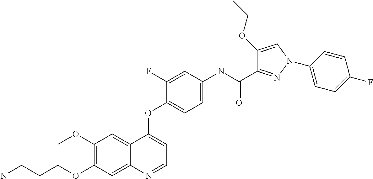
C1(OC)=C(OCCCN)C=C2C(=C1)C(OC1=CC=C(NC(C3=NN(C4=CC=C(F)C=C4)C=C3OCC)=O)C=C1F)=CC=N2
